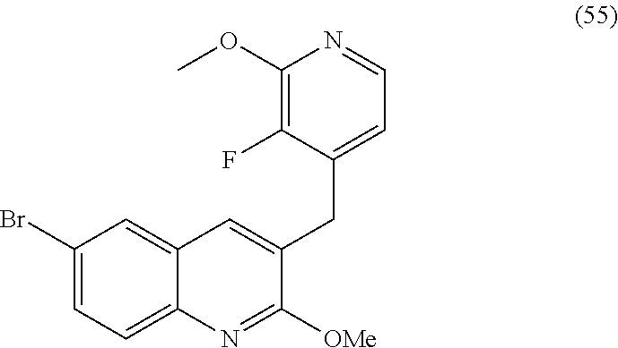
C12=CC(Br)=CC=C1N=C([OMe])C(CC1=CC=NC(OC)=C1F)=C2
